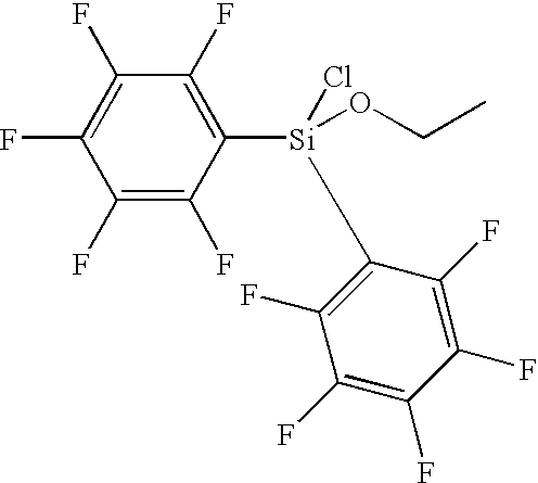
C1(F)=C(F)C([Si](OCC)(C2=C(F)C(F)=C(F)C(F)=C2F)Cl)=C(F)C(F)=C1F
